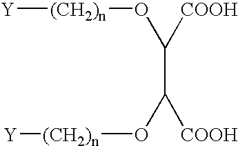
[Y][(CH2)n]OC([COOH])C(O[(CH2)n][Y])[COOH]
